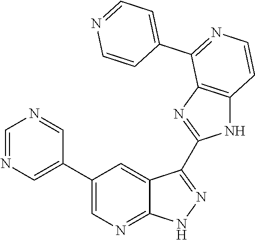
C1=NC=C(C2=CN=C3C(=C2)C(C2=NC4=C(N2)C=CN=C4C2=CC=NC=C2)=NN3)C=N1
